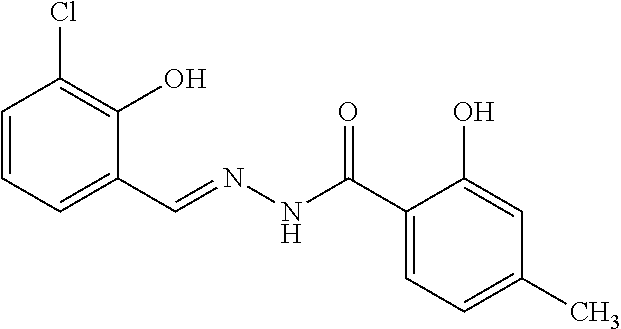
C1=CC=C(C=NNC(C2=CC=C(C)C=C2O)=O)C(O)=C1Cl
